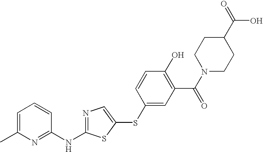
C1=C(C)N=C(NC2=NC=C(SC3=CC(C(N4CCC(C(=O)O)CC4)=O)=C(O)C=C3)S2)C=C1
